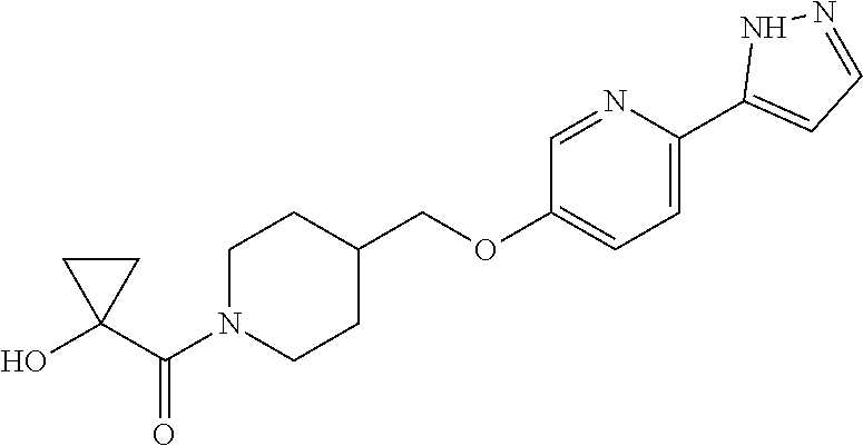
C1N(C(C2(O)CC2)=O)CCC(COC2=CC=C(C3=CC=NN3)N=C2)C1
